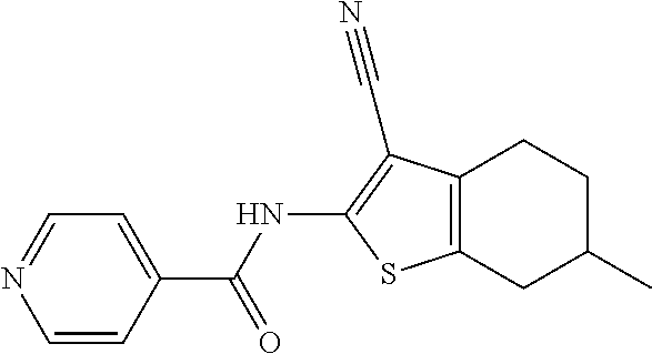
C12=C(CC(C)CC1)SC(NC(=O)C1=CC=NC=C1)=C2C#N
